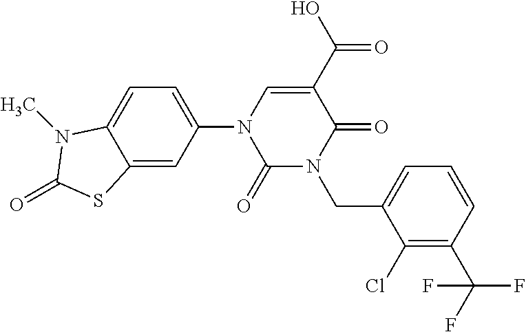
C1(=O)N(CC2=CC=CC(C(F)(F)F)=C2Cl)C(=O)C(C(O)=O)=CN1C1=CC=C2C(=C1)SC(=O)N2C
